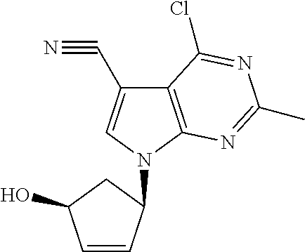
C1=CC(N2C=C(C#N)C3=C2N=C(C)N=C3Cl)CC1O
